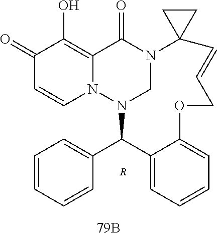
C1(=O)C=CN2C(=C1O)C(=O)N1CN2C(C2=CC=CC=C2)C2=CC=CC=C2OCC=CC12CC2.[R]
